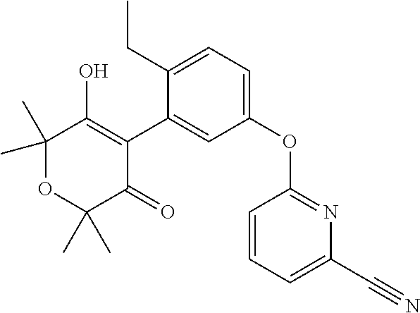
C1(C2=CC(OC3=NC(C#N)=CC=C3)=CC=C2CC)=C(O)C(C)(C)OC(C)(C)C1=O
